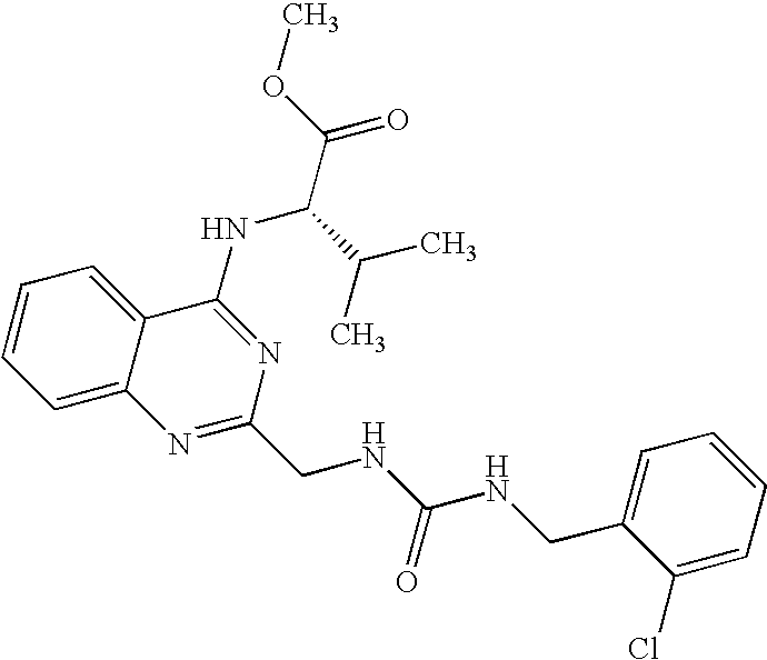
C1=CC=C2C(=C1)C(NC(C(C)C)C(=O)OC)=NC(CNC(NCC1=CC=CC=C1Cl)=O)=N2
